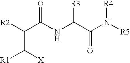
[R2]C(C(NC(C(N([R5])[R4])=O)[R3])=O)C([X])[R1]
